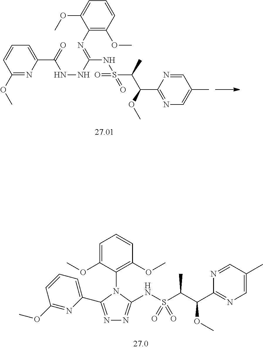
C1=CC(OC)=NC(C(NNC(NS(C(C(C2=NC=C(C)C=N2)OC)C)(=O)=O)=NC2=C(OC)C=CC=C2OC)=O)=C1.C1=C(OC)C(N2C(NS(C(C(C3=NC=C(C)C=N3)OC)C)(=O)=O)=NN=C2C2=CC=CC(OC)=N2)=C(OC)C=C1
